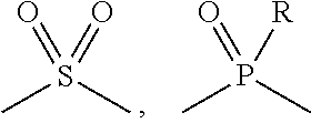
CS(C)(=O)=O.CP(C)([R])=O
